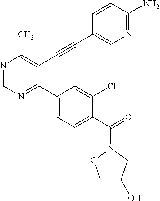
N1=CN=C(C2=CC=C(C(N3OCC(O)C3)=O)C(Cl)=C2)C(C#CC2=CN=C(N)C=C2)=C1C
